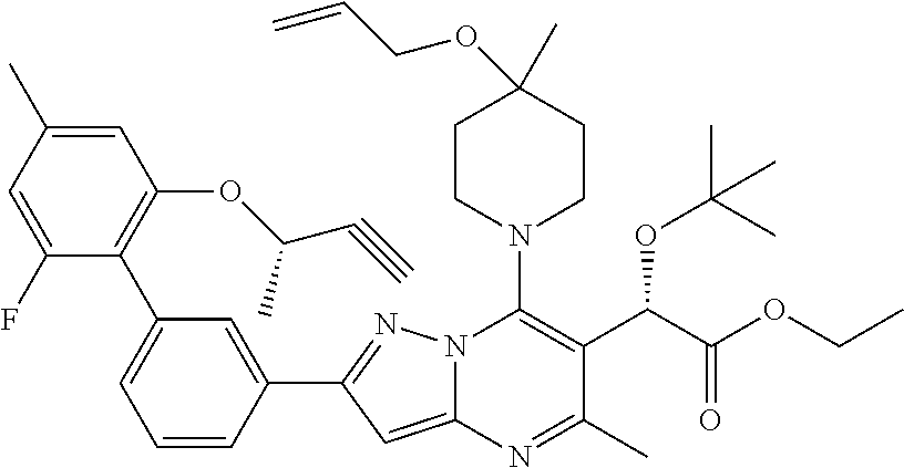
C1=C(C)C=C(F)C(C2=CC=CC(C3=NN4C(=C3)N=C(C)C(C(C(OCC)=O)OC(C)(C)C)=C4N3CCC(C)(OCC=C)CC3)=C2)=C1OC(C#C)C
